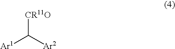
[CR11O]C([Ar2])[Ar1]
